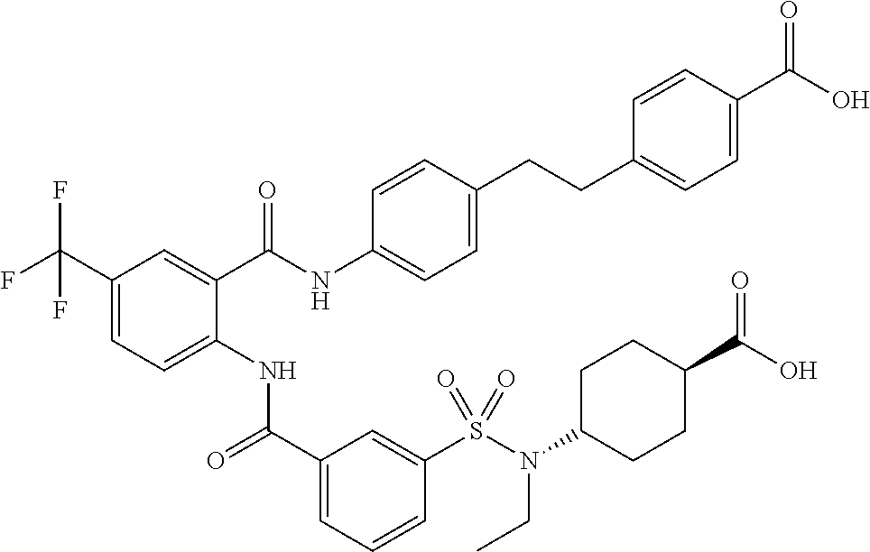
C1(C(F)(F)F)=CC=C(NC(C2=CC=CC(S(N(C3CCC(C(O)=O)CC3)CC)(=O)=O)=C2)=O)C(C(NC2=CC=C(CCC3=CC=C(C(O)=O)C=C3)C=C2)=O)=C1
